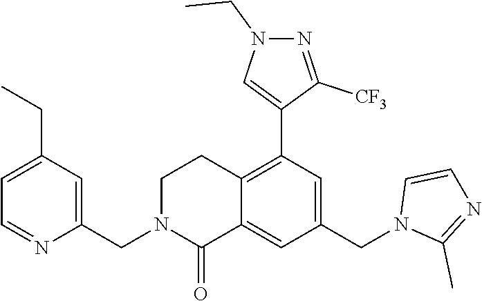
C1=NC(CN2C(=O)C3=CC(CN4C(C)=NC=C4)=CC(C4=CN(CC)N=C4[CF3])=C3CC2)=CC(CC)=C1
